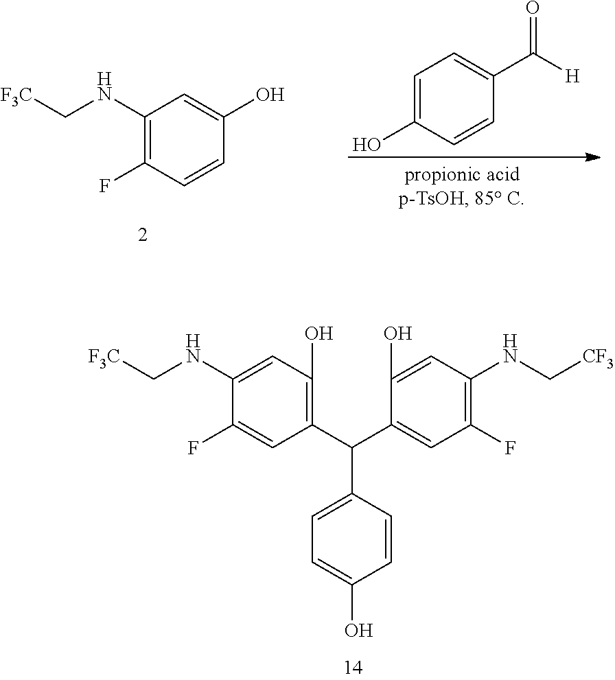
C1(NC[F3C])=C(F)C=CC(O)=C1.C1=C(O)C=CC(C([H])=O)=C1.C1(C(C2=CC=C(O)C=C2)C2=CC(F)=C(NC[CF3])C=C2O)=C(O)C=C(NC[F3C])C(F)=C1
